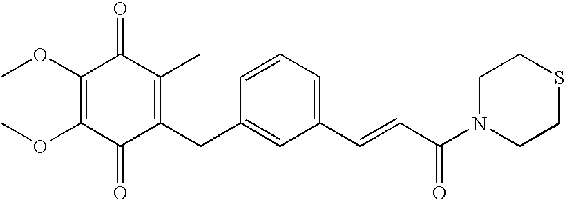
C1(=O)C(CC2=CC(C=CC(N3CCSCC3)=O)=CC=C2)=C(C)C(=O)C(OC)=C1OC
